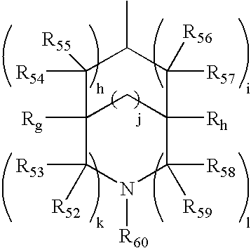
C12([Rg])C([R53])([R52])N([R60])C([R58])([R59])C([Rh])(C1)C([R57])([R56])C(C)C2([R55])[R54]
